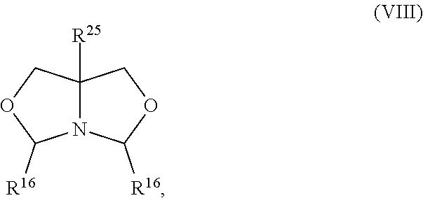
C12([R25])N(C([R16])OC1)C([R16])OC2
